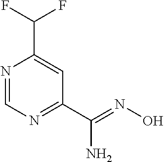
N1=CN=C(C(=NO)N)C=C1C(F)F
